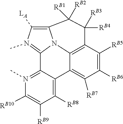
N12C3=C([LA])N(C)=C1C1=N(C)C([RB10])=C([RB9])C([RB8])=C1C1=C([RB7])C([RB6])=C([RB5])C(=C21)C([RB4])([RB3])C3([RB2])[RB1]
